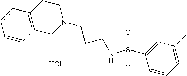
C1=CC2=C(C=C1)CCN(CCCNS(C1=CC(C)=CC=C1)(=O)=O)C2.Cl
